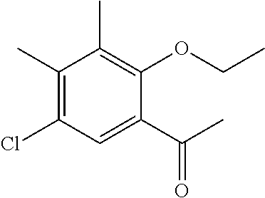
C1(C)=C(Cl)C=C(C(C)=O)C(OCC)=C1C
